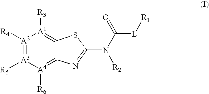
[A2]1([R4])=[A3]([R5])[A4]([R6])=C2C(=[A1]1[R3])SC(N(C([L][R1])=O)[R2])=N2
